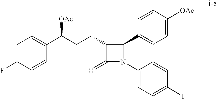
C1=C(F)C=CC(C(CCC2C(=O)N(C3=CC=C(I)C=C3)C2C2=CC=C([OAc])C=C2)[OAc])=C1
